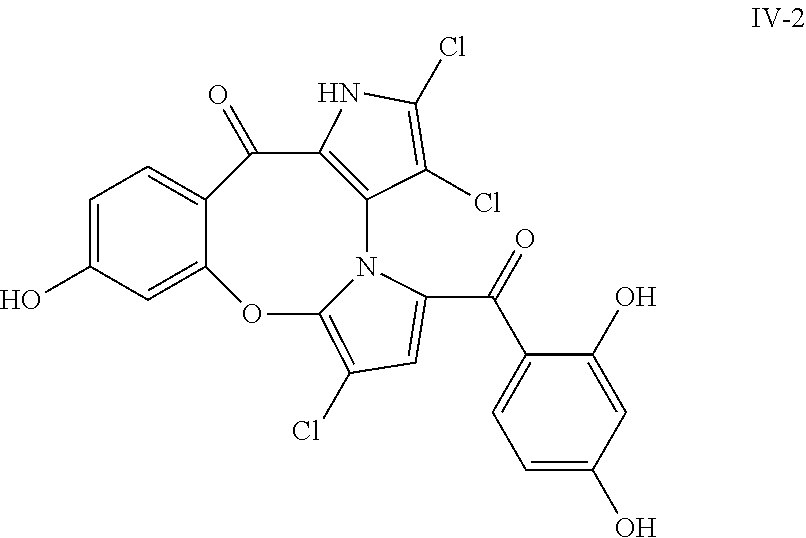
C1=C(O)C=C2C(=C1)C(=O)C1=C(N3C(=C(Cl)C=C3C(=O)C3=CC=C(O)C=C3O)O2)C(Cl)=C(Cl)N1
